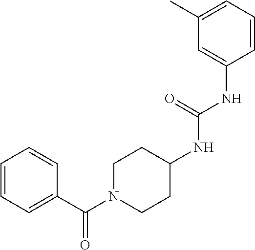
C1=CC=C(C)C=C1NC(NC1CCN(C(C2=CC=CC=C2)=O)CC1)=O
